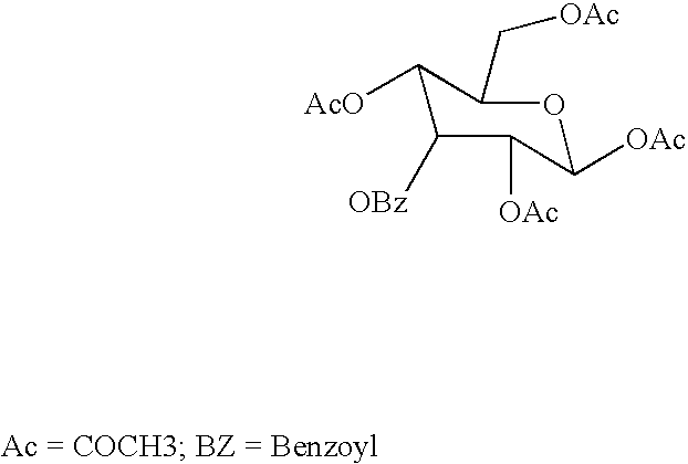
C1([AcO])C([OBz])C([OAc])C([OAc])OC1C[OAc]
